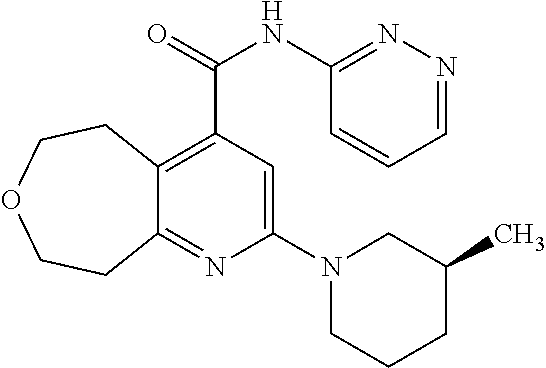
C12=C(C(NC3=NN=CC=C3)=O)C=C(N3CCCC(C)C3)N=C1CCOCC2
